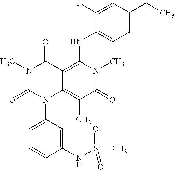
N1(C)C(=O)N(C2=CC=CC(NS(C)(=O)=O)=C2)C2=C(C)C(=O)N(C)C(NC3=CC=C(CC)C=C3F)=C2C1=O
